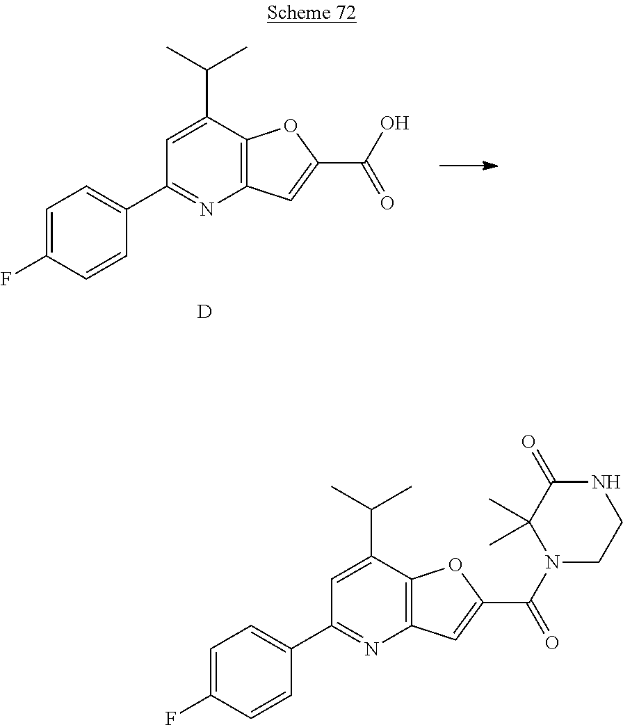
C1=C(F)C=CC(C2=NC3=C(OC(C(N4C(C)(C)C(=O)NCC4)=O)=C3)C(C(C)C)=C2)=C1.C1=C(F)C=CC(C2=NC3=C(OC(C(O)=O)=C3)C(C(C)C)=C2)=C1.[D]
